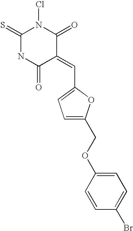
ClN1C(=S)NC(=O)C(=CC2=CC=C(COC3=CC=C(Br)C=C3)O2)C1=O
